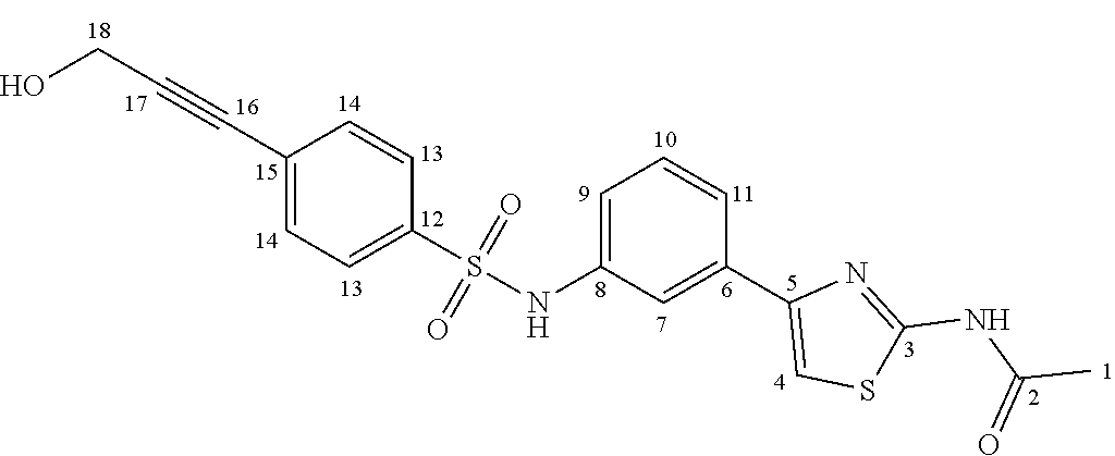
OCC#CC1=CC=C(S(=O)(=O)NC2=CC=CC(C3=CSC(NC(C)=O)=N3)=C2)C=C1
